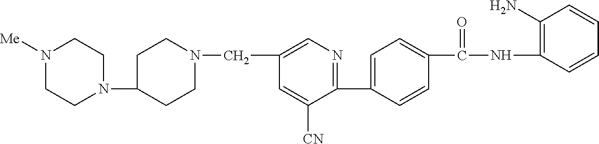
C1(C2=CC=C(C(NC3=C(N)C=CC=C3)=O)C=C2)=NC=C(CN2CCC(N3CCN([Me])CC3)CC2)C=C1[CN]
